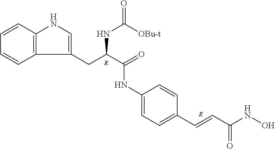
N(C1=CC=C(C=CC(NO)=O)C=C1)C(=O)C(CC1=CNC2=C1C=CC=C2)NC(=O)[OBu-t].[R]
